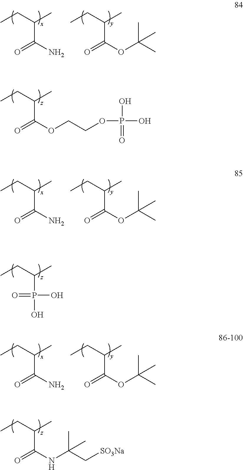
CCC(C)C(=O)OCCOP(O)(O)=O.CCC(C)P(=O)(O)O.CCC(C)C(=O)NC(C[SO3Na])(C)C.CCC(C)C(=O)N.CCC(C)C(=O)OC(C)(C)C.CCC(C)C(=O)N.CCC(C)C(=O)OC(C)(C)C.CCC(C)C(=O)N.CCC(C)C(=O)OC(C)(C)C
